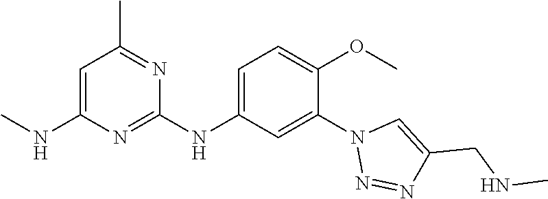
C1(NC2=CC=C(OC)C(N3N=NC(CNC)=C3)=C2)=NC(NC)=CC(C)=N1
